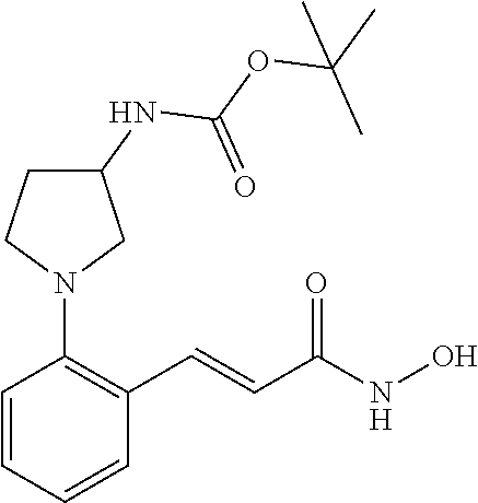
C1=CC=CC(C=CC(NO)=O)=C1N1CC(NC(OC(C)(C)C)=O)CC1
